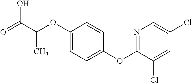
N1=C(OC2=CC=C(OC(C(=O)O)C)C=C2)C(Cl)=CC(Cl)=C1
